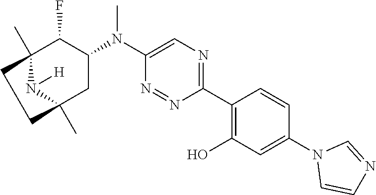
C1(C2=C(O)C=C(N3C=CN=C3)C=C2)=NC=C(N(C2C(F)C3(C)N([H])C(C)(C2)CC3)C)N=N1
